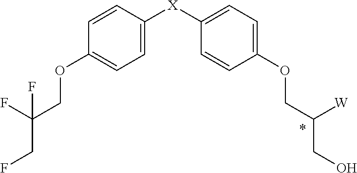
C1=CC([X]C2=CC=C(OCC([W])CO)C=C2)=CC=C1OCC(F)(CF)F
